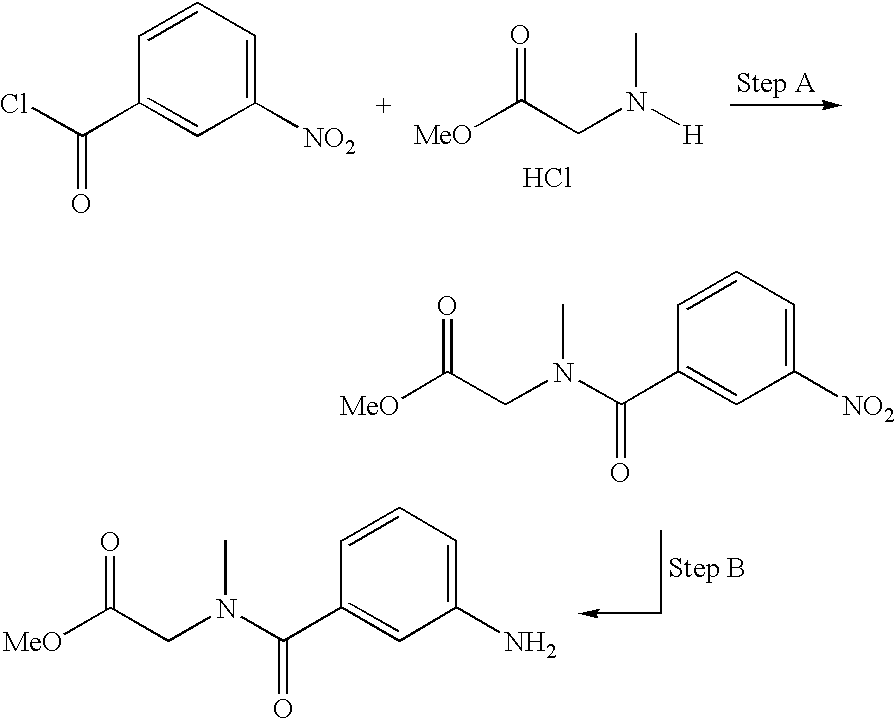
[MeO]C(CN([H])C)=O.Cl.ClC(C1=CC([NO2])=CC=C1)=O.[MeO]C(CN(C(C1=CC([NO2])=CC=C1)=O)C)=O.[MeO]C(CN(C(C1=CC(N)=CC=C1)=O)C)=O
